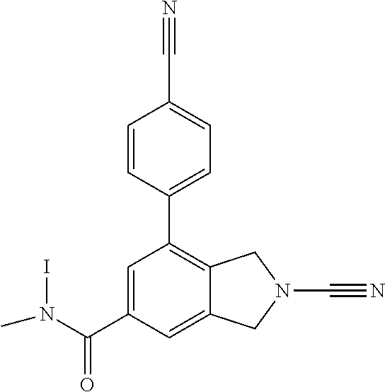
C1(C2=C3C(=CC(C(N(C)I)=O)=C2)CN(C#N)C3)=CC=C(C#N)C=C1
